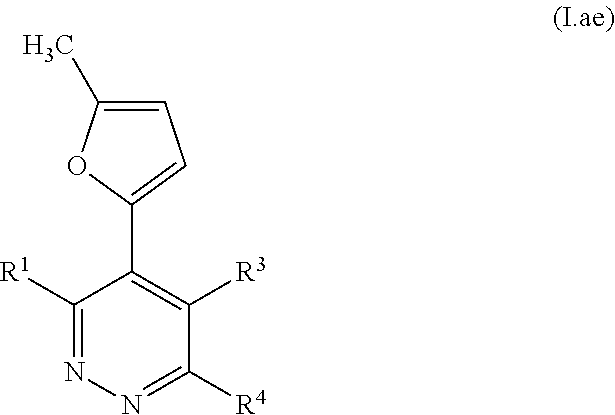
C1([R1])=NN=C([R4])C([R3])=C1C1=CC=C(C)O1
